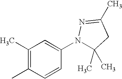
C1(C)=C(C)C=CC(N2C(C)(C)CC(C)=N2)=C1
